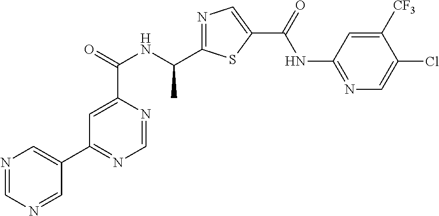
N1=C(C(NC(C2=CC(C3=CN=CN=C3)=NC=N2)=O)C)SC(C(=O)NC2=NC=C(Cl)C([CF3])=C2)=C1
